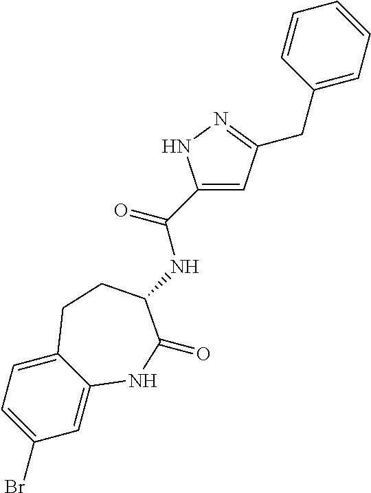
C1=C2C(=CC=C1Br)CCC(NC(C1=CC(CC3=CC=CC=C3)=NN1)=O)C(=O)N2
